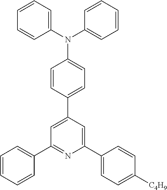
C1=CC=CC(C2=NC(C3=CC=C([C4H9])C=C3)=CC(C3=CC=C(N(C4=CC=CC=C4)C4=CC=CC=C4)C=C3)=C2)=C1
